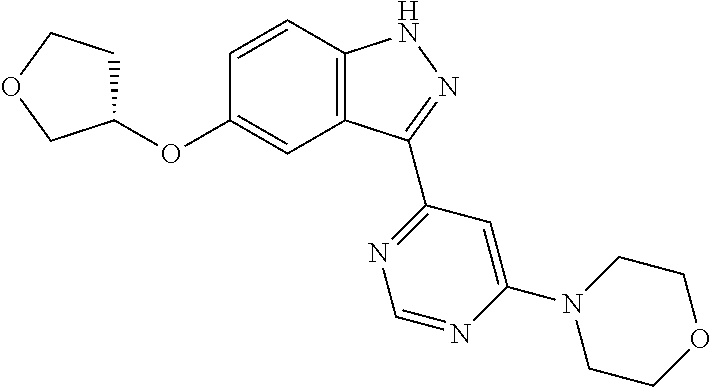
C1(OC2=CC3=C(C=C2)NN=C3C2=NC=NC(N3CCOCC3)=C2)CCOC1
